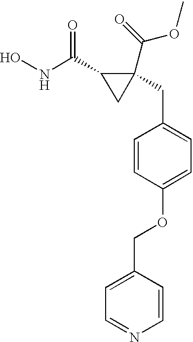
ONC(C1CC1(C(OC)=O)CC1=CC=C(OCC2=CC=NC=C2)C=C1)=O
